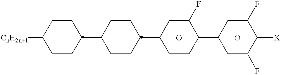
[CnH2n+1]C1CCC(C2CCC(C3CCC(C4CC(F)C([X])C(F)C4)C(F)C3)CC2)CC1.O.O
